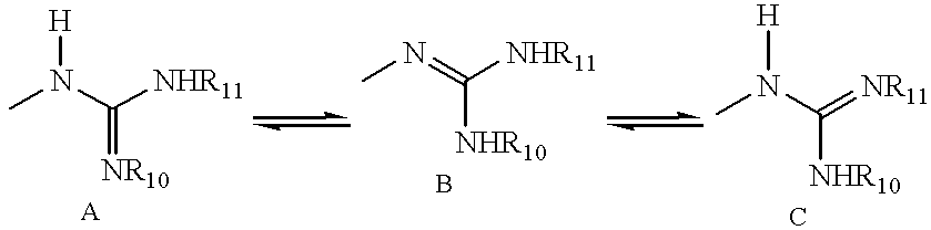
CN(C([NHR11])=[NR10])[H].CN=C([NHR11])[NHR10].CN(C(=[NR11])[NHR10])[H]
